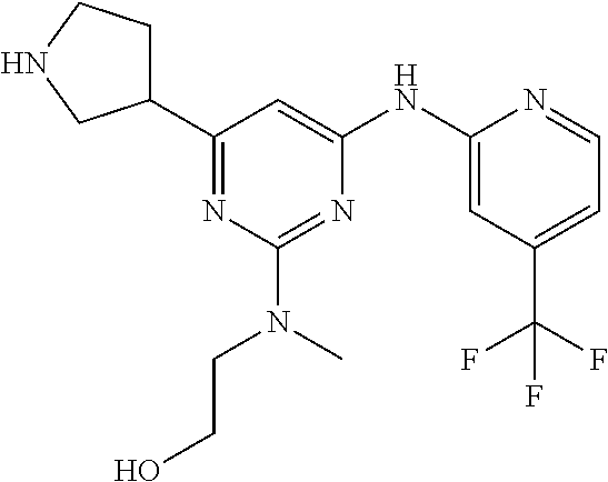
C1(N(CCO)C)=NC(NC2=CC(C(F)(F)F)=CC=N2)=CC(C2CCNC2)=N1
